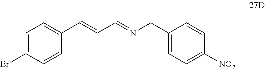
C(C=NCC1=CC=C([NO2])C=C1)=CC1=CC=C(Br)C=C1
